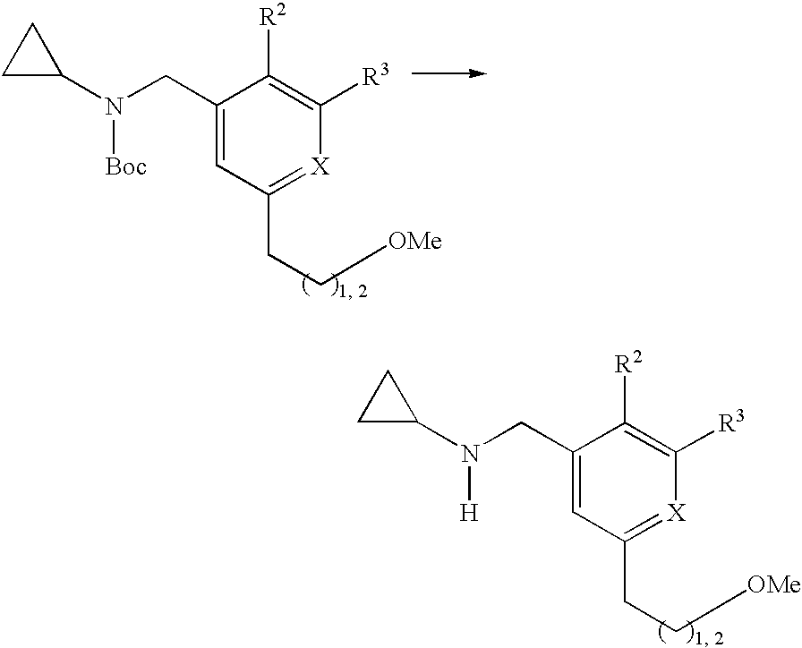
C1(CN(C2CC2)[H])=CC(CC[OMe])=[X]C([R3])=C1[R2].C1(CN(C2CC2)[Boc])=CC(CC[OMe])=[X]C([R3])=C1[R2]
